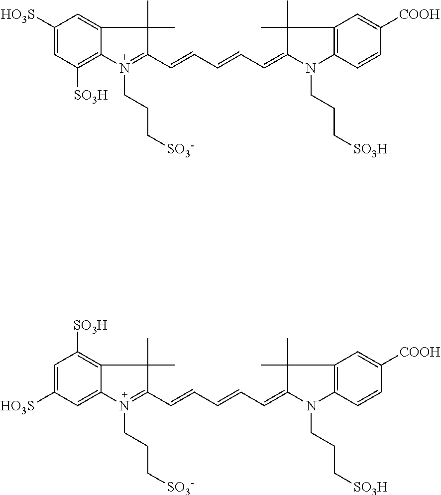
C1([HO3S])=CC([SO3H])=C2C(=C1)C(C)(C)C(C=CC=CC=C1C(C)(C)C3=C(C=CC([COOH])=C3)N1CCC[SO3H])=N2CCC[SO3-].C1=C([HO3S])C=C2C(=C1[SO3H])C(C)(C)C(C=CC=CC=C1C(C)(C)C3=C(C=CC([COOH])=C3)N1CCC[SO3H])=N2CCC[SO3-]
